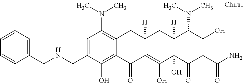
C12([H])C(O)(C(=O)C(C(N)=O)=C(O)C1N(C)C)C(O)=C1C([H])(C2)CC2=C(N(C)C)C=C(CNCC3=CC=CC=C3)C(O)=C2C1=O
